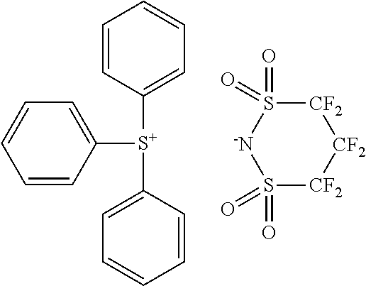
C1([S+](C2=CC=CC=C2)C2=CC=CC=C2)=CC=CC=C1.[CF2]1[CF2]S(=O)(=O)[-N]S(=O)(=O)[CF2]1
